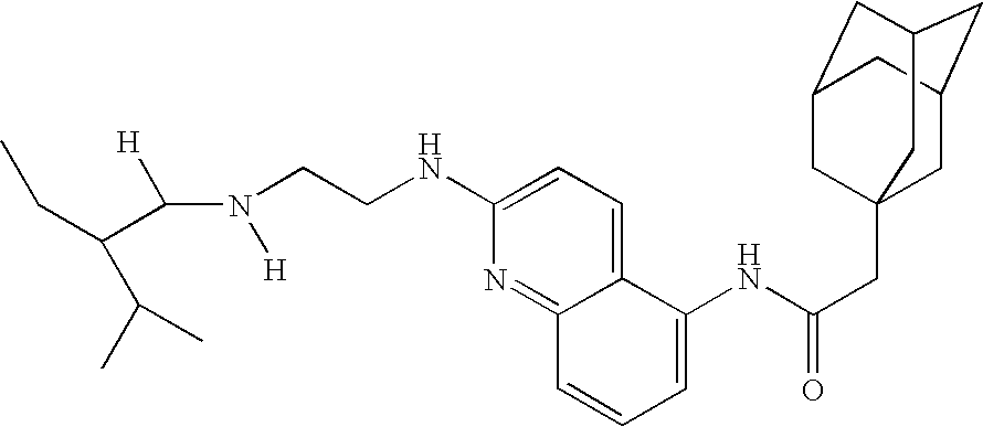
C(N([H])CCNC1=CC=C2C(=N1)C=CC=C2NC(CC12CC3CC(CC(C1)C3)C2)=O)([H])C(CC)C(C)C
